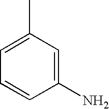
C1(N)=CC(C)=CC=C1
